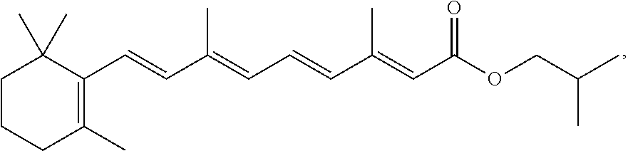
C1CCC(C)=C(C=CC(=CC=CC(=CC(OCC(C)C)=O)C)C)C1(C)C
